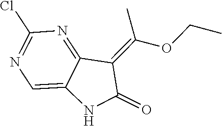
C12=NC(Cl)=NC=C1NC(=O)C2=C(OCC)C
